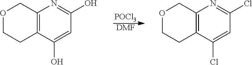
[POCl3].[DMF].O1CCC2=C(C1)N=C(O)C=C2O.O1CCC2=C(C1)N=C(Cl)C=C2Cl
